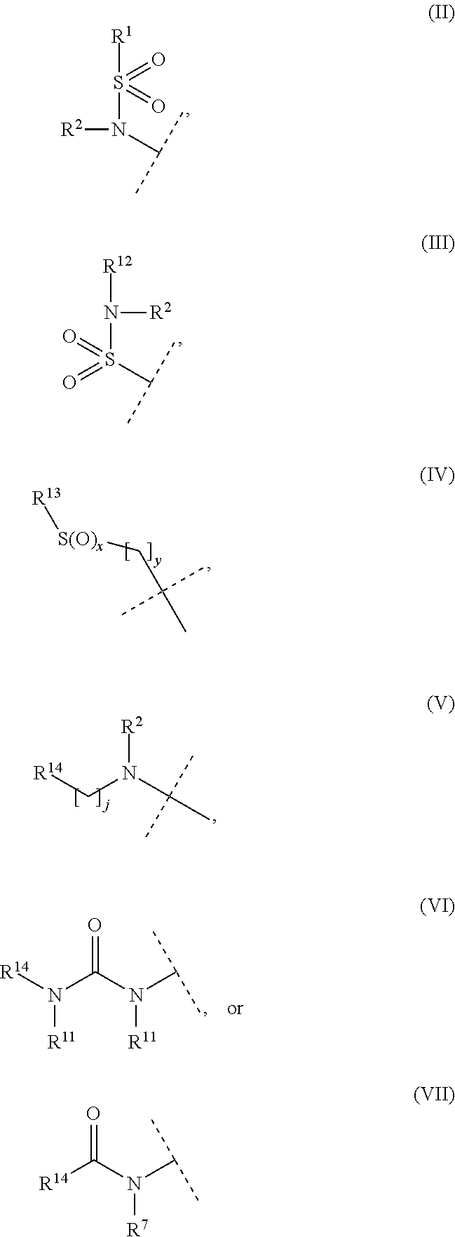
S(N([R12])[R2])(=O)(=O)C(C)C.[R14]CN(C(C)(C)C)[R2].[R13][S(O)x]CC(C)(C)C.[R14]N(C(N(C(C)C)[R11])=O)[R11].[R2]N(S([R1])(=O)=O)C(C)C.[R14]C(N(C(C)C)[R7])=O
